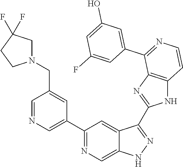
C1(C2=CN=CC(CN3CC(F)(F)CC3)=C2)=NC=C2C(=C1)C(C1=NC3=C(N1)C=CN=C3C1=CC(O)=CC(F)=C1)=NN2
